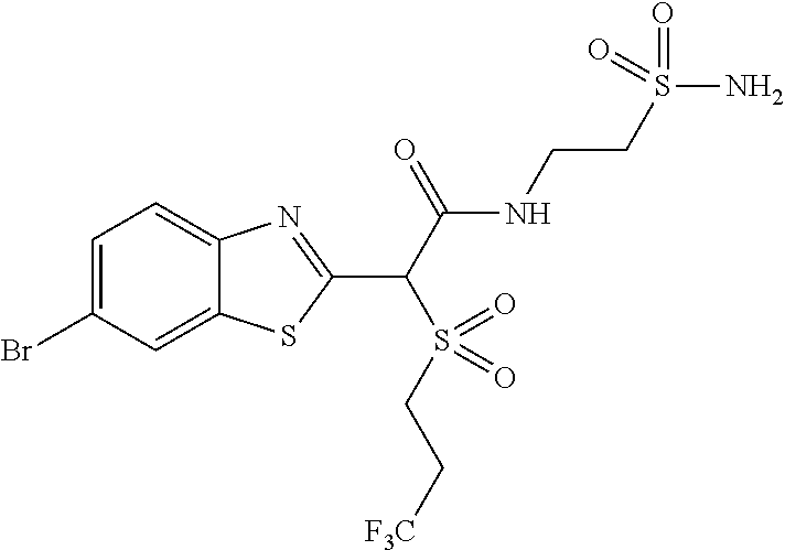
C1(Br)=CC=C2C(=C1)SC(C(C(NCCS(N)(=O)=O)=O)S(=O)(CC[F3C])=O)=N2
